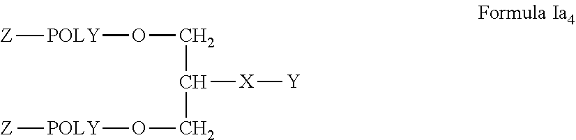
O(CC(CO[POLY][Z])[X][Y])[POLY][Z]
